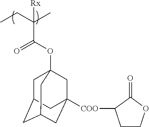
CCC(C)([Rx])C(OC12CC3CC(CC([COO]C4CCOC4=O)(C1)C3)C2)=O
